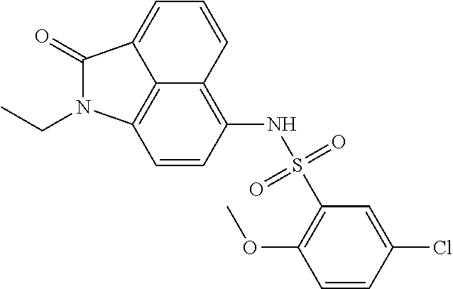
C12=C(NS(=O)(=O)C3=C(OC)C=CC(Cl)=C3)C=CC3=C1C(=CC=C2)C(=O)N3CC
